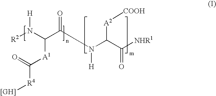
[R2]N([H])C([A1]C(=O)[R4][[GH]])C(=O)N([H])C(C(=O)[NHR1])[A2][COOH]
